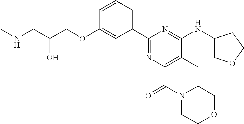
C1=CC=C(C2=NC(C(=O)N3CCOCC3)=C(C)C(NC3COCC3)=N2)C=C1OCC(CNC)O
